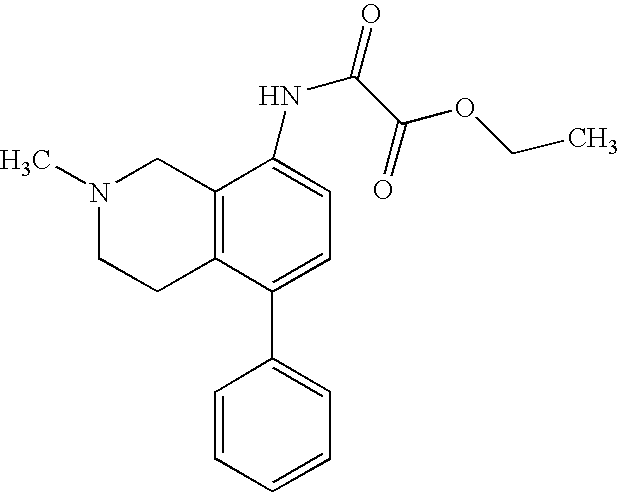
C12=C(C(C3=CC=CC=C3)=CC=C1NC(=O)C(=O)OCC)CCN(C)C2
